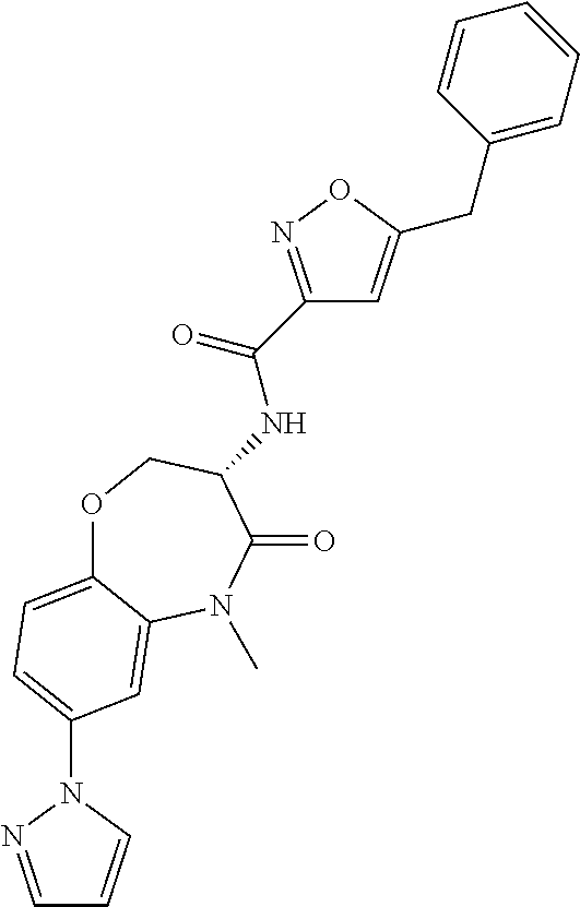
N(C(C1=NOC(CC2=CC=CC=C2)=C1)=O)C1C(=O)N(C)C2=CC(N3C=CC=N3)=CC=C2OC1
